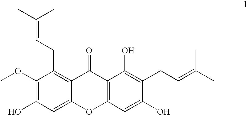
C1(OC)=C(O)C=C2C(=C1CC=C(C)C)C(=O)C1=C(O2)C=C(O)C(CC=C(C)C)=C1O
